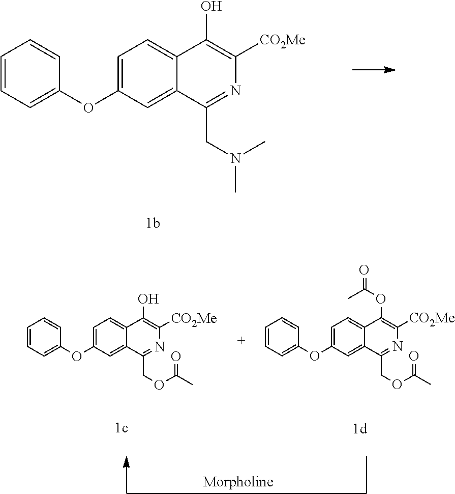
C1=CC=C(OC2=CC=C3C(=C2)C(CN(C)C)=NC([CO2Me])=C3O)C=C1.C1=CC=C(OC2=CC=C3C(=C2)C(COC(C)=O)=NC([CO2Me])=C3O)C=C1.C1=CC=C(OC2=CC=C3C(=C2)C(COC(C)=O)=NC([CO2Me])=C3OC(=O)C)C=C1
